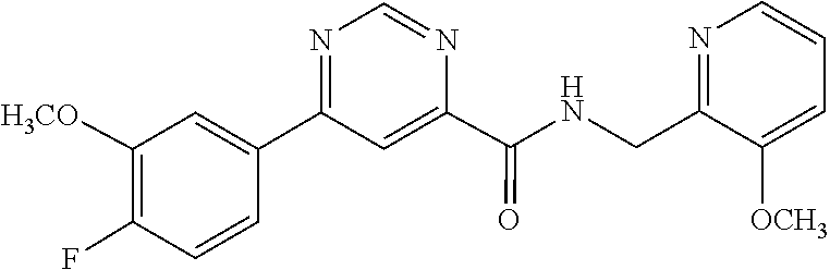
C1(C2=CC([H3CO])=C(F)C=C2)=NC=NC(C(NCC2=NC=CC=C2[OCH3])=O)=C1
